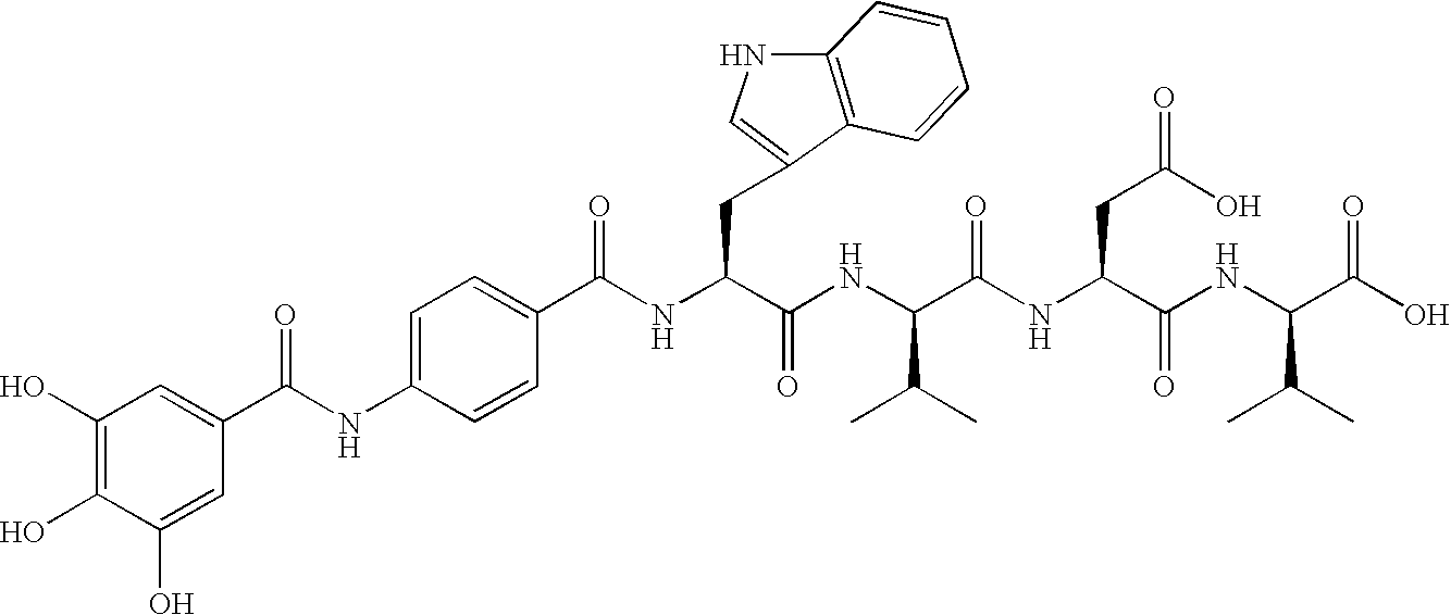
C1(O)=C(O)C(O)=CC(C(NC2=CC=C(C(NC(C(NC(C(NC(C(NC(C(O)=O)C(C)C)=O)CC(=O)O)=O)C(C)C)=O)CC3=CNC4=C3C=CC=C4)=O)C=C2)=O)=C1
